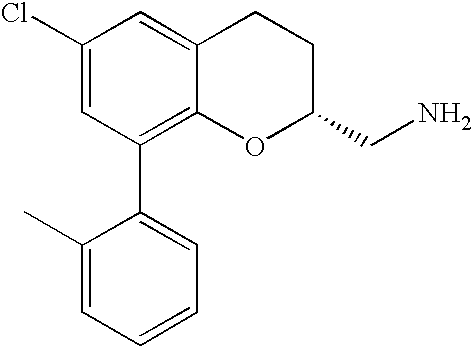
C1(Cl)=CC(C2=CC=CC=C2C)=C2C(=C1)CCC(CN)O2
